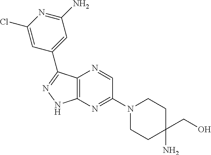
C12=C(N=C(N3CCC(N)(CO)CC3)C=N1)NN=C2C1=CC(N)=NC(Cl)=C1
